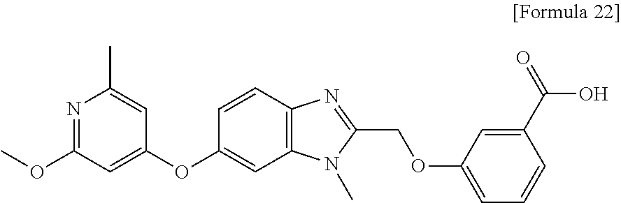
C1=C(OC2=CC3=C(C=C2)N=C(COC2=CC=CC(C(=O)O)=C2)N3C)C=C(C)N=C1OC
